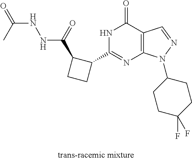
N1C(C2C(C(=O)NNC(=O)C)CC2)=NC2=C(C1=O)C=NN2C1CCC(F)(F)CC1
